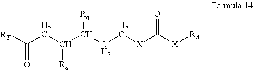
C(CC(C(CC[X]C([X][RA])=O)[Rq])[Rq])([RT])=O
